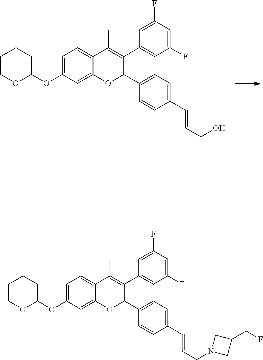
C1=C(F)C=C(F)C=C1C1=C(C)C2=CC=C(OC3CCCCO3)C=C2OC1C1=CC=C(C=CCO)C=C1.C1=C(F)C=C(F)C=C1C1=C(C)C2=CC=C(OC3CCCCO3)C=C2OC1C1=CC=C(C=CCN2CC(CF)C2)C=C1
